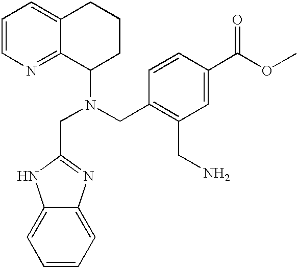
C1=CN=C2C(=C1)CCCC2N(CC1=C(CN)C=C(C(OC)=O)C=C1)CC1=NC2=CC=CC=C2N1
